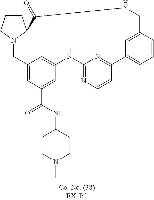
C1CCN2C1C(=O)NCC1=CC(=CC=C1)C1=NC(=NC=C1)NC1=CC(=CC(C(=O)NC3CCN(C)CC3)=C1)C2
